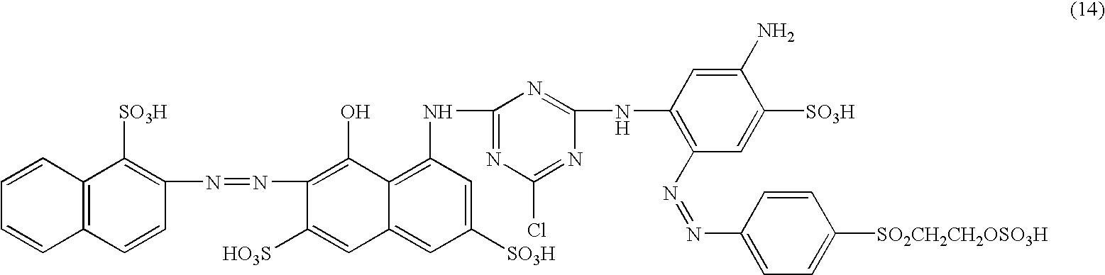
C12=C(C=CC=C1)C([SO3H])=C(N=NC1=C(O)C3=C(NC4=NC(Cl)=NC(NC5=C(N=NC6=CC=C([SO2CH2CH2OSO3H])C=C6)C=C([SO3H])C(N)=C5)=N4)C=C([SO3H])C=C3C=C1[HO3S])C=C2
